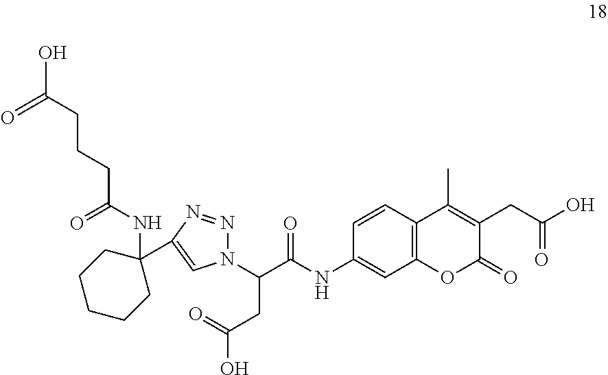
C1=CC2=C(C=C1NC(C(CC(O)=O)N1N=NC(C3(NC(CCCC(O)=O)=O)CCCCC3)=C1)=O)OC(=O)C(CC(O)=O)=C2C
